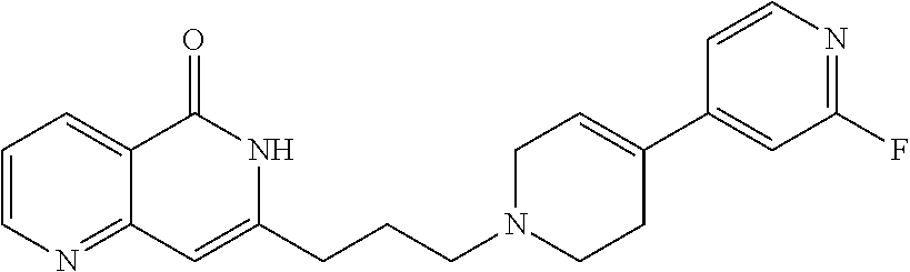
C1=CN=C2C(=C1)C(=O)NC(CCCN1CCC(C3=CC(F)=NC=C3)=CC1)=C2
